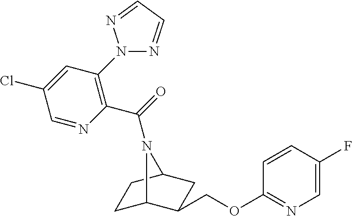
C1C2C(COC3=NC=C(F)C=C3)CC(C1)N2C(=O)C1=C(N2N=CC=N2)C=C(Cl)C=N1
